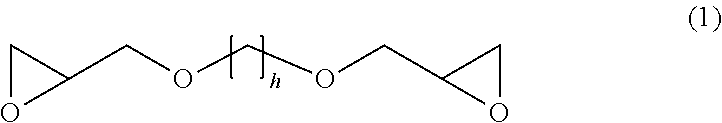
C1OC1COCOCC1OC1
